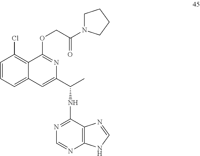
C1=CC=C2C(=C1Cl)C(OCC(=O)N1CCCC1)=NC(C(C)NC1=NC=NC3=C1N=CN3)=C2
